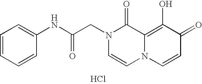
C(CN1C=CN2C(=C(O)C(=O)C=C2)C1=O)(NC1=CC=CC=C1)=O.Cl
